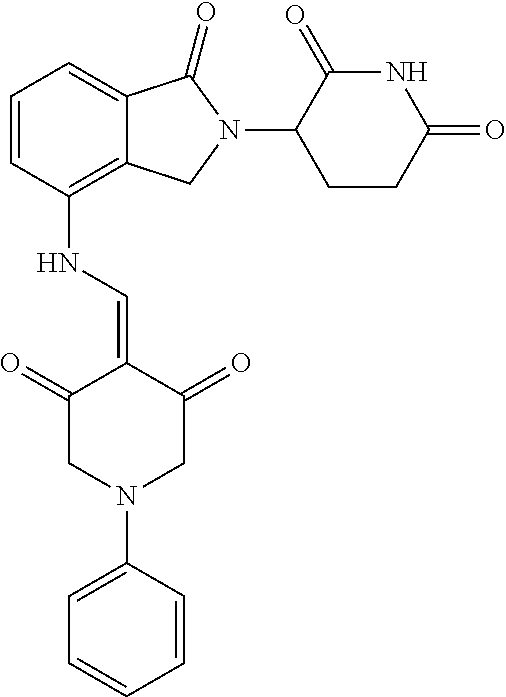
C12=C(NC=C3C(=O)CN(C4=CC=CC=C4)CC3=O)C=CC=C1C(=O)N(C1C(=O)NC(=O)CC1)C2
